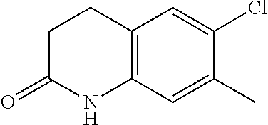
C1CC(=O)NC2=C1C=C(Cl)C(C)=C2
